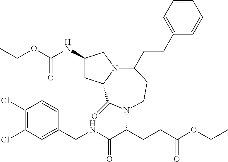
C1(NC(OCC)=O)CC2N(C1)C(CCC1=CC=CC=C1)CCN(C(CCC(OCC)=O)C(NCC1=CC(Cl)=C(Cl)C=C1)=O)C2=O
